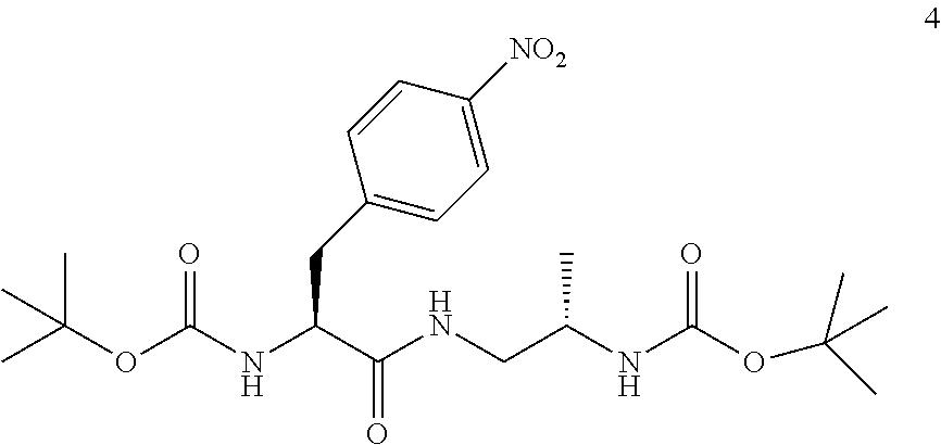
O(C(NC(C(NCC(NC(OC(C)(C)C)=O)C)=O)CC1=CC=C([NO2])C=C1)=O)C(C)(C)C
